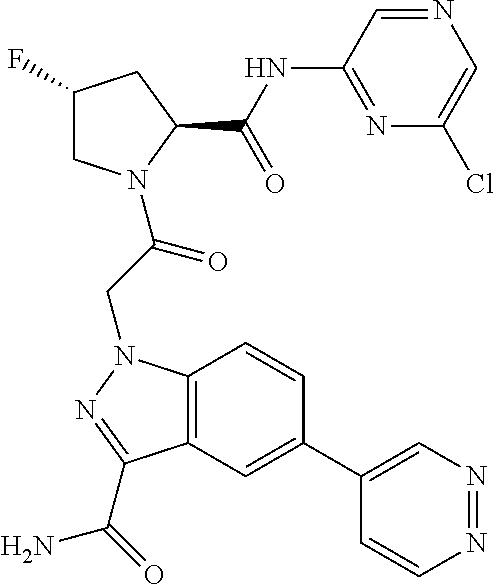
C1(C2=CC3=C(C=C2)N(CC(=O)N2CC(F)CC2C(NC2=NC(Cl)=CN=C2)=O)N=C3C(=O)N)=CN=NC=C1
